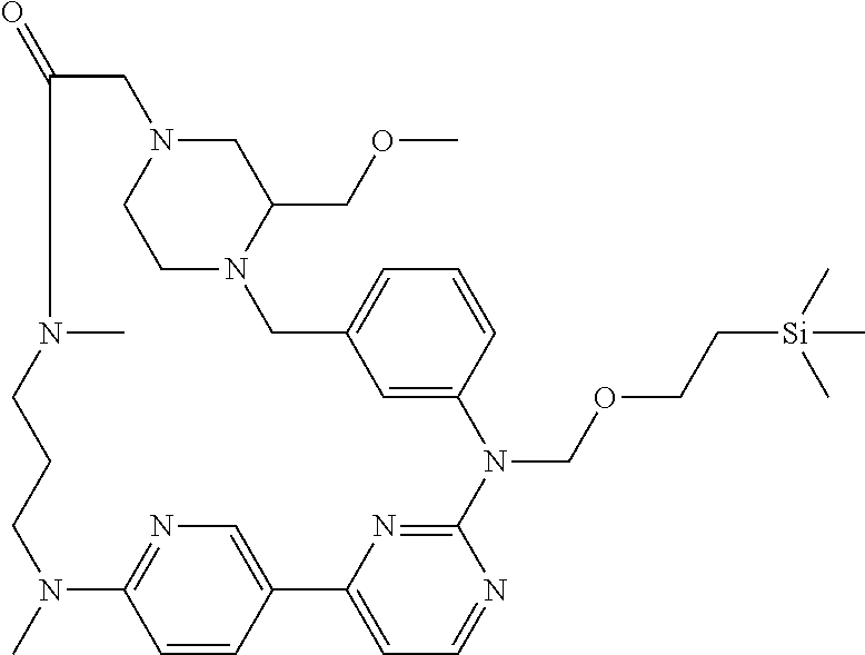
C1=CC2=CN=C1N(C)CCCN(C)C(=O)CN1CC(COC)N(CC3=CC=CC(=C3)N(COCC[Si](C)(C)C)C3=NC2=CC=N3)CC1
